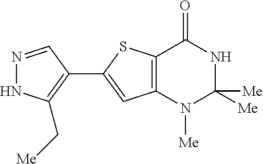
C12=C(N([Me])C([Me])([Me])NC1=O)C=C(C1=C(C[Me])NN=C1)S2
